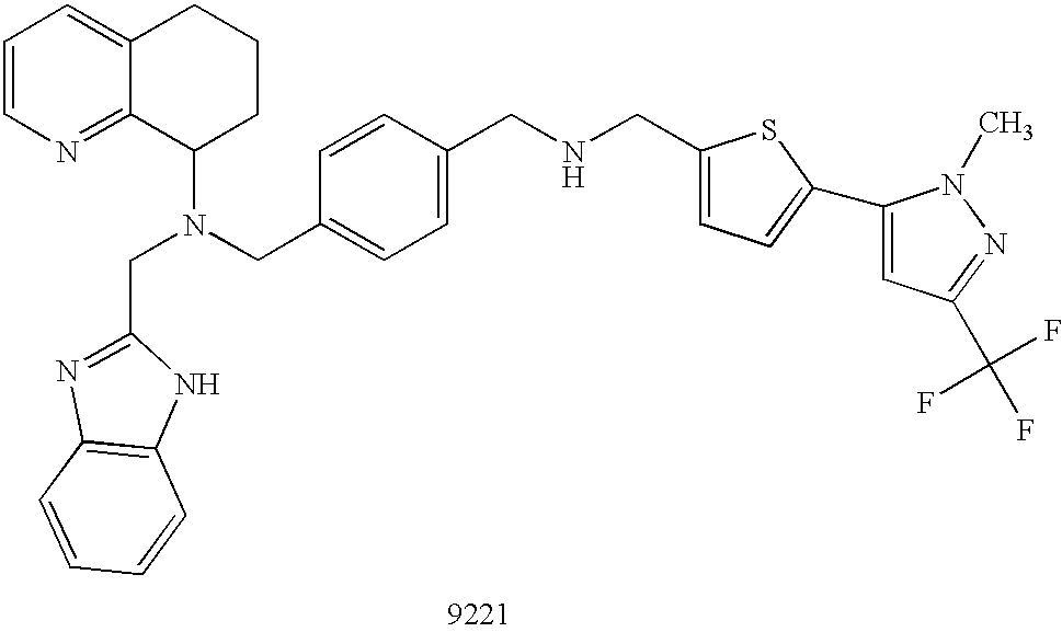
C1=CN=C2C(=C1)CCCC2N(CC1=CC=C(CNCC2=CC=C(C3=CC(C(F)(F)F)=NN3C)S2)C=C1)CC1=NC2=C(N1)C=CC=C2
